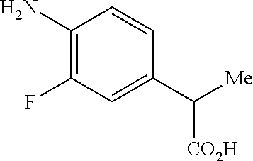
C1(N)=C(F)C=C(C([CO2H])[Me])C=C1
